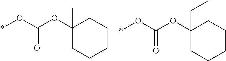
O(C(OC1(C)CCCCC1)=O)*.O(C(OC1(CC)CCCCC1)=O)*
